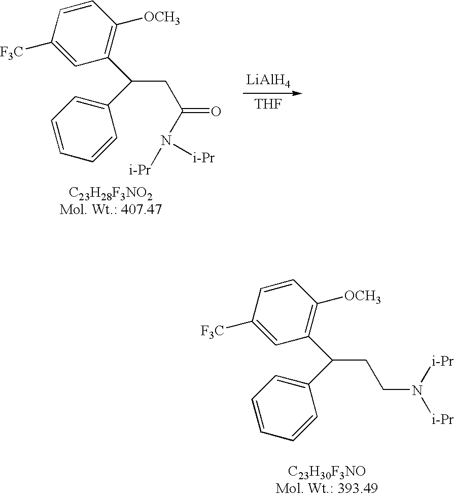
C1=C([F3C])C=CC([OCH3])=C1C(C1=CC=CC=C1)CCN([i-Pr])[i-Pr].C1=C([F3C])C=CC([OCH3])=C1C(C1=CC=CC=C1)CC(N([i-Pr])[i-Pr])=O.[LiAlH4].[THF]
